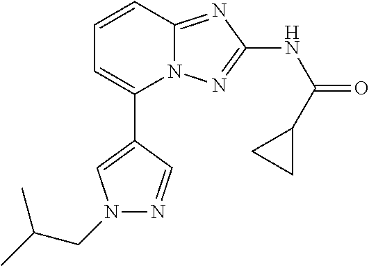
C1(C2=CN(CC(C)C)N=C2)=CC=CC2=NC(NC(=O)C3CC3)=NN12
